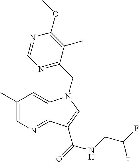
C1(C)=CN=C2C(=C1)N(CC1=NC=NC(OC)=C1C)C=C2C(NCC(F)F)=O
